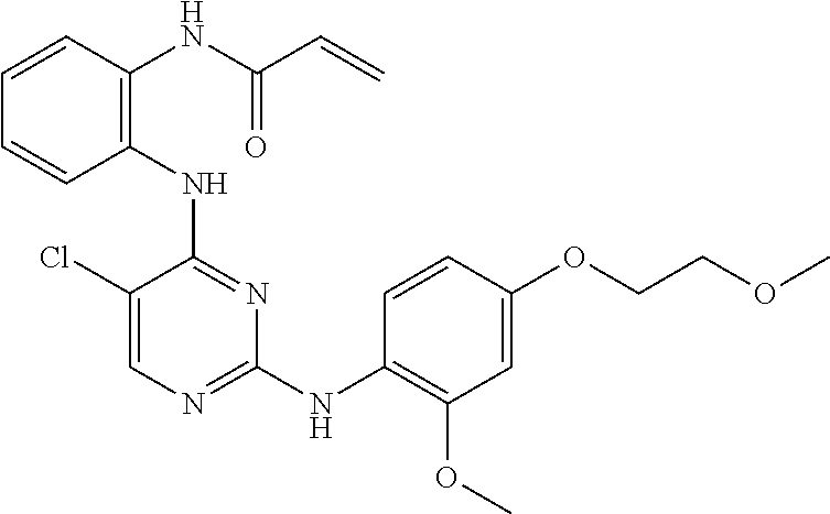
C1(NC2=C(NC(C=C)=O)C=CC=C2)=NC(NC2=C(OC)C=C(OCCOC)C=C2)=NC=C1Cl
